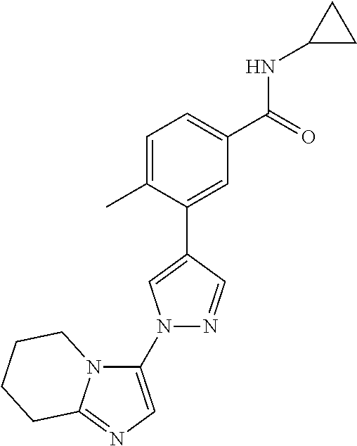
C1=C(C)C(C2=CN(C3=CN=C4N3CCCC4)N=C2)=CC(C(=O)NC2CC2)=C1
